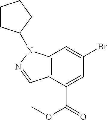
C12=C(C(C(=O)OC)=CC(Br)=C1)C=NN2C1CCCC1
